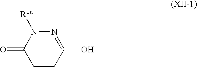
C1=CC(O)=NN([R1a])C1=O
